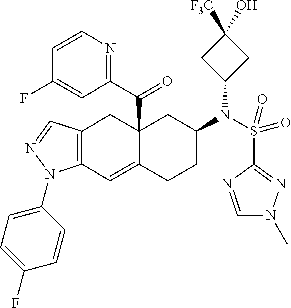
C12(C(C3=NC=CC(F)=C3)=O)C(=CC3=C(C1)C=NN3C1=CC=C(F)C=C1)CCC(N(S(C1=NN(C)C=N1)(=O)=O)C1CC([F3C])(O)C1)C2
